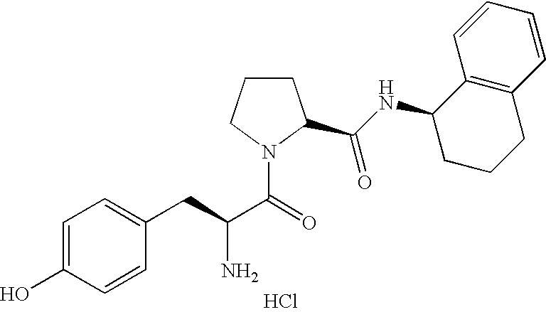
C1=CC2=C(C=C1)C(NC(=O)C1CCCN1C(=O)C(CC1=CC=C(O)C=C1)N)CCC2.Cl
